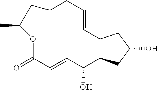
C1CC=CC2C(C(O)C=CC(=O)OC(C)C1)CC(O)C2
